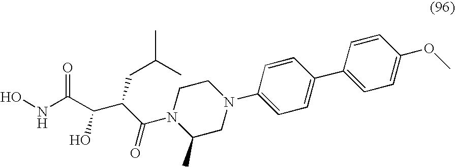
ONC(C(C(C(N1C(C)CN(C2=CC=C(C3=CC=C(OC)C=C3)C=C2)CC1)=O)CC(C)C)O)=O
